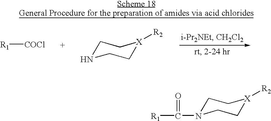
C1N(C(=O)[R1])CC[X]([R2])C1.C1NCC[X]([R2])C1.[R1][COCl]
